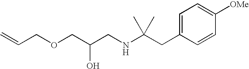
O(CC(CNC(CC1=CC=C([OMe])C=C1)(C)C)O)CC=C
